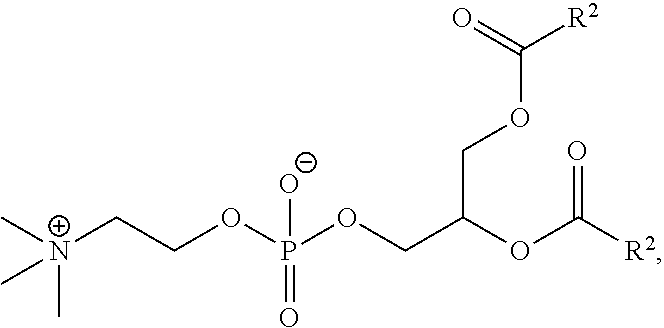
[N+](CCOP(OCC(OC([R2])=O)COC([R2])=O)(=O)[O-])(C)(C)C
